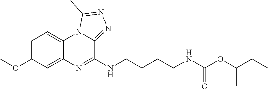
C1=C(OC)C=C2C(=C1)N1C(=NN=C1C)C(NCCCCNC(OC(CC)C)=O)=N2
